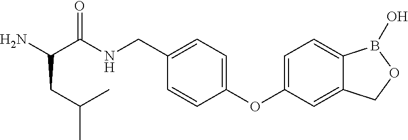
C(C(NCC1=CC=C(OC2=CC=C3C(=C2)COB3O)C=C1)=O)(N)CC(C)C
